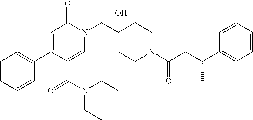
N(CC)(CC)C(C1=CN(CC2(O)CCN(C(=O)CC(C3=CC=CC=C3)C)CC2)C(=O)C=C1C1=CC=CC=C1)=O
